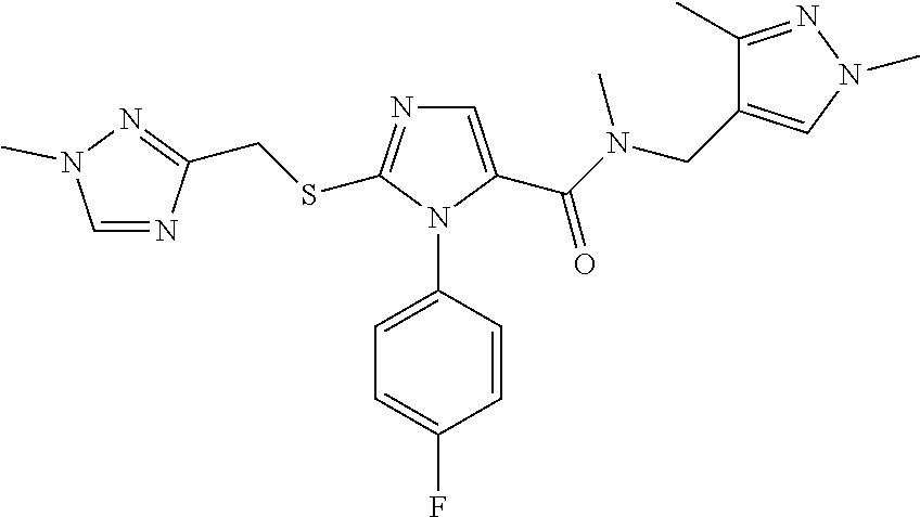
C(SC1=NC=C(C(N(CC2=CN(C)N=C2C)C)=O)N1C1=CC=C(F)C=C1)C1=NN(C)C=N1
